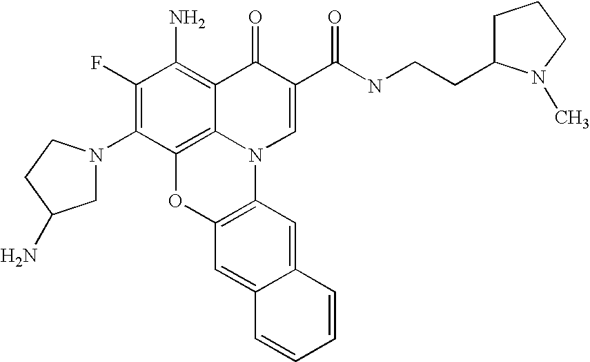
C1(F)=C(N2CC(N)CC2)C2=C3C(=C1N)C(=O)C(C(=O)NCCC1CCCN1C)=CN3C1=C(O2)C=C2C(=C1)C=CC=C2
